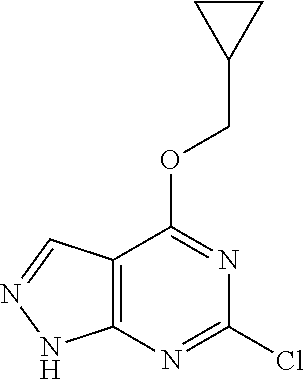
C12=C(N=C(Cl)N=C1OCC1CC1)NN=C2
